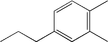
C1=CC(C)=C(C)C=C1CCC
